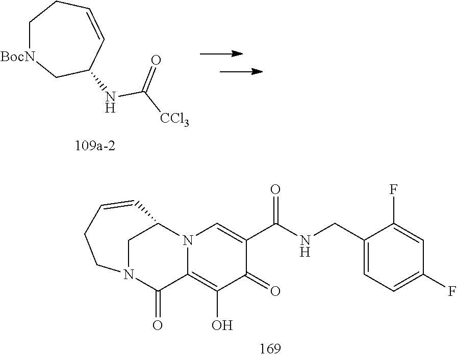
N(C(=O)[CCl3])C1C=CCC[BocN]C1.C1(F)=CC(F)=CC=C1CNC(C1=CN2C(=C(O)C1=O)C(=O)N1CC2C=CCC1)=O
